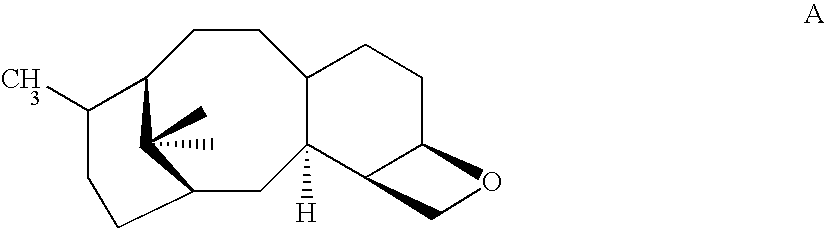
C12CCC3C([H])(CC(C1(C)C)CCC2C)C1C(CC3)OC1
